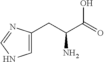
C1=C(CC(C(=O)O)N)N=CN1
